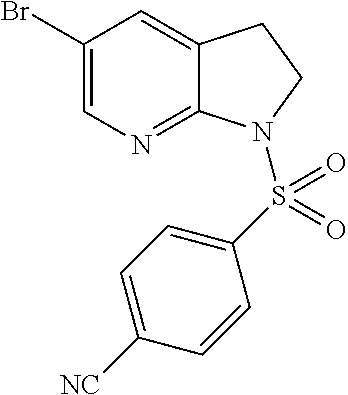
BrC1=CN=C2C(=C1)CCN2S(C1=CC=C([NC])C=C1)(=O)=O
